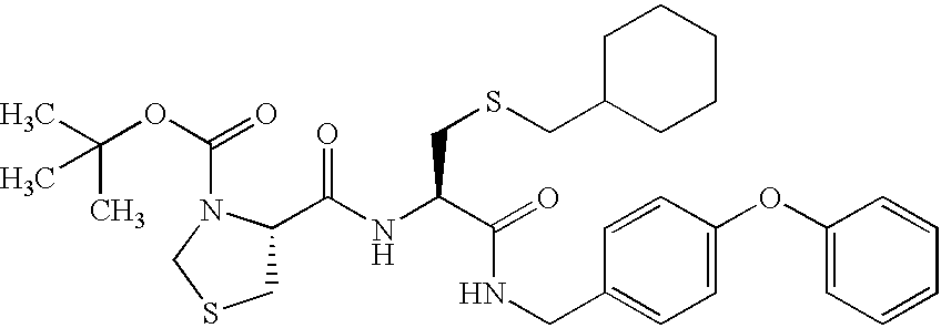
C(NC(C(=O)NCC1=CC=C(OC2=CC=CC=C2)C=C1)CSCC1CCCCC1)(=O)C1CSCN1C(OC(C)(C)C)=O
